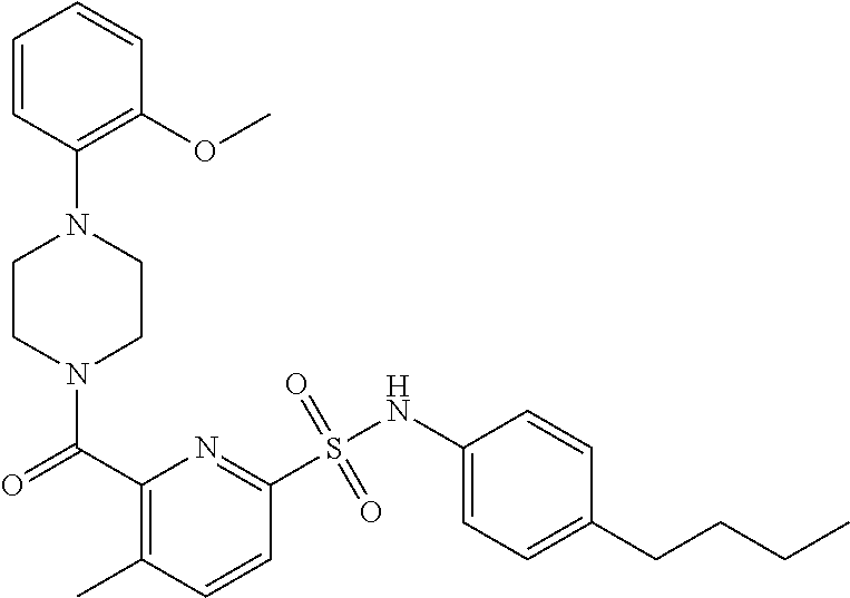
N1(C(C2=C(C)C=CC(S(NC3=CC=C(CCCC)C=C3)(=O)=O)=N2)=O)CCN(C2=C(OC)C=CC=C2)CC1
